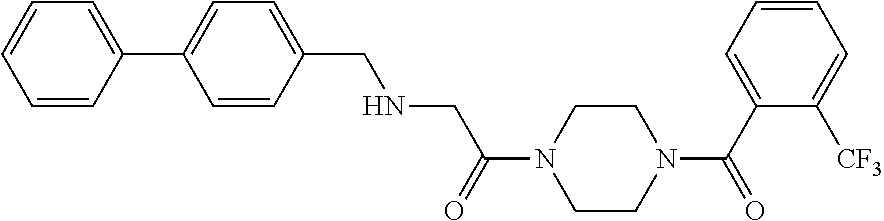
C1=C(C2=CC=C(CNCC(N3CCN(C(C4=CC=CC=C4[CF3])=O)CC3)=O)C=C2)C=CC=C1
